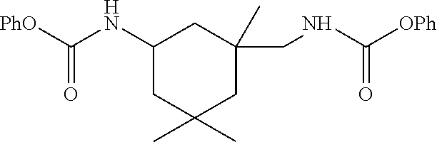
C1C(C)(C)CC(C)(CNC(=O)[OPh])CC1NC(=O)[PhO]
